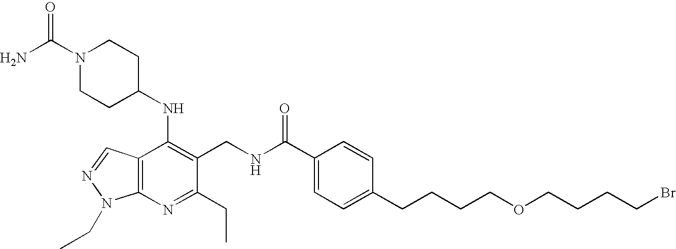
C1(C(NCC2=C(NC3CCN(C(N)=O)CC3)C3=C(N=C2CC)N(CC)N=C3)=O)=CC=C(CCCCOCCCCBr)C=C1
